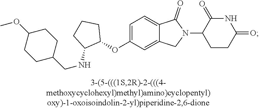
C1=C(OC2CCCC2NCC2CCC(OC)CC2)C=C2C(=C1)C(=O)N(C1CCC(=O)NC1=O)C2
